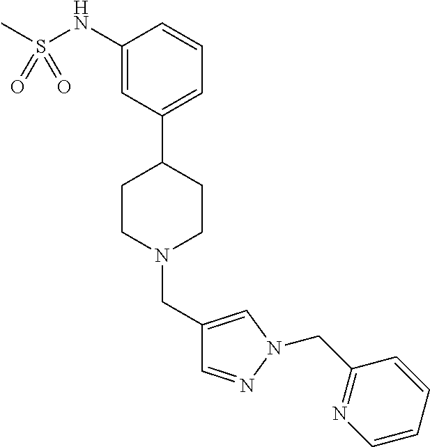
C1(NS(C)(=O)=O)=CC(C2CCN(CC3=CN(CC4=NC=CC=C4)N=C3)CC2)=CC=C1
